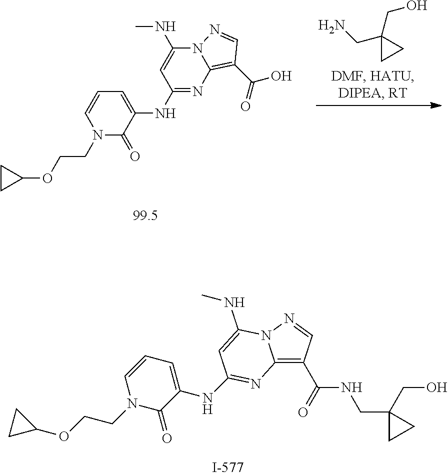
N1(CCOC2CC2)C(=O)C(NC2=NC3=C(C(=O)NCC4(CO)CC4)C=NN3C(NC)=C2)=CC=C1.N1(CCOC2CC2)C(=O)C(NC2=NC3=C(C(O)=O)C=NN3C(NC)=C2)=CC=C1.NCC1(CO)CC1
